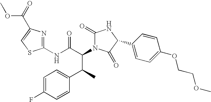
C1(NC(C(C(C2=CC=C(F)C=C2)C)N2C(=O)NC(C3=CC=C(OCCOC)C=C3)C2=O)=O)=NC(C(=O)OC)=CS1
